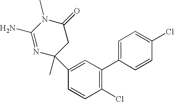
C1(N)=NC(C2=CC(C3=CC=C(Cl)C=C3)=C(Cl)C=C2)(C)CC(=O)N1C
